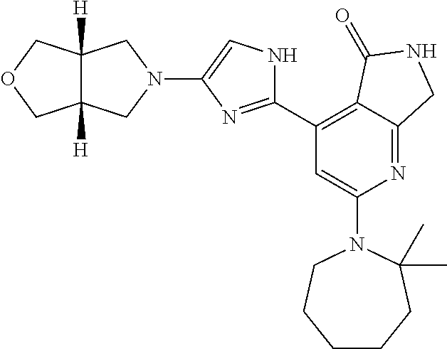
C1(N2CCCCCC2(C)C)=CC(C2=NC(N3CC4([H])C([H])(C3)COC4)=CN2)=C2C(=N1)CNC2=O
